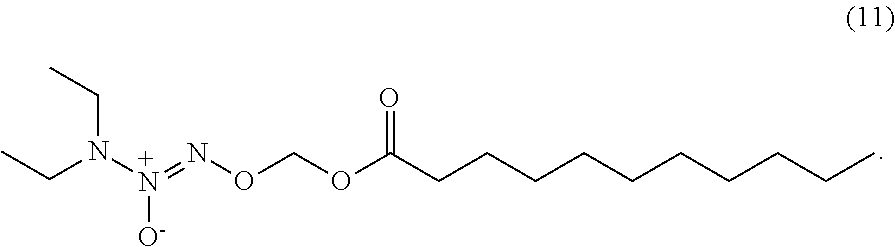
CCN(CC)[+N]([O-])=NOCOC(CCCCCCCCCC)=O
